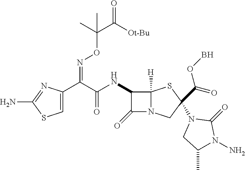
C1=C(C(C(=O)NC2C(=O)N3C2([H])SC(C(=O)OB)(N2CC(C)N(N)C2=O)C3)=NOC(C([Ot-Bu])=O)(C)C)N=C(N)S1
